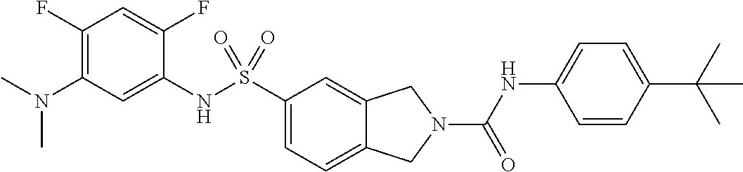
C1(F)=C(N(C)C)C=C(NS(C2=CC=C3C(=C2)CN(C(NC2=CC=C(C(C)(C)C)C=C2)=O)C3)(=O)=O)C(F)=C1
